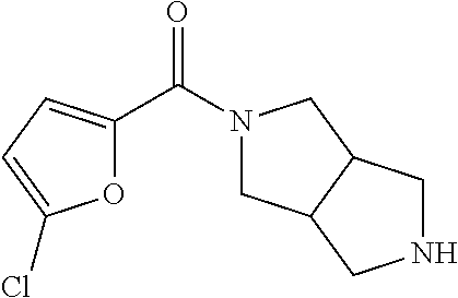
N1(C(C2=CC=C(Cl)O2)=O)CC2C(C1)CNC2
